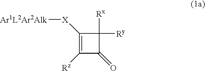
C1([Rz])=C([X][Ar1L2Ar2Alk])C([Rx])([Ry])C1=O
